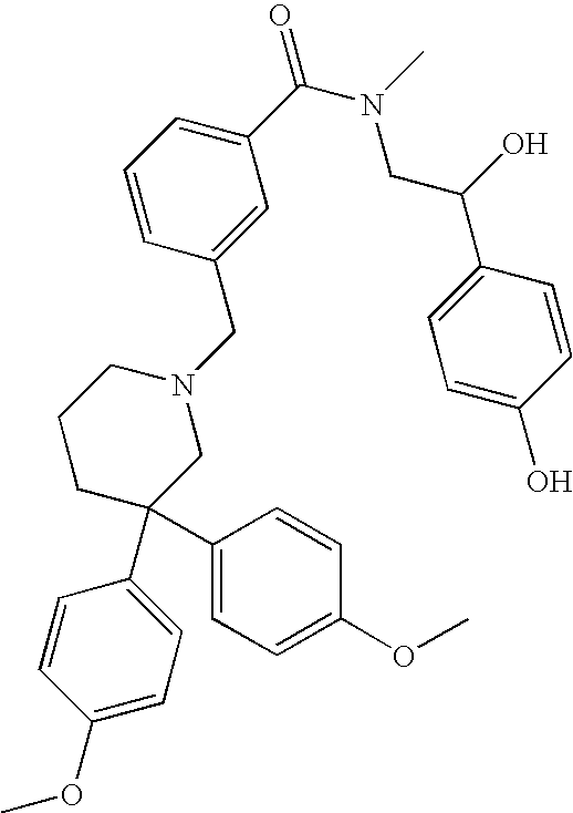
C1(C(N(C)CC(O)C2=CC=C(O)C=C2)=O)=CC=CC(CN2CCCC(C3=CC=C(OC)C=C3)(C3=CC=C(OC)C=C3)C2)=C1
